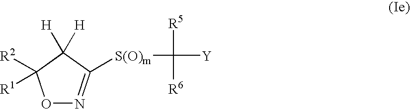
O1N=C([S(O)m]C([Y])([R5])[R6])C([H])([H])C1([R2])[R1]
